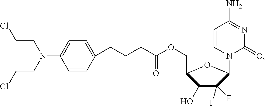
C1=CC(CCCC(OCC2C(O)C(F)(F)C(N3C(=O)N=C(N)C=C3)O2)=O)=CC=C1N(CCCl)CCCl
